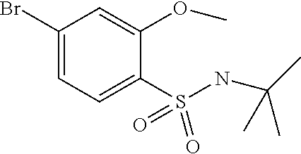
C1(Br)=CC=C(S(NC(C)(C)C)(=O)=O)C(OC)=C1
